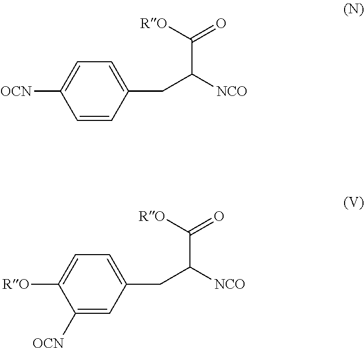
C1=C([OCN])C=CC(CC(C(=O)[RO])[NCO])=C1.C1=C([RO])C([OCN])=CC(CC(C(=O)[RO])[NCO])=C1
